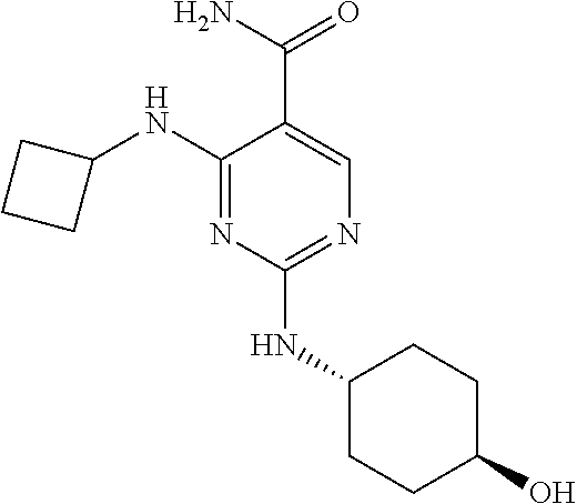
C1(NC2CCC2)=NC(NC2CCC(O)CC2)=NC=C1C(N)=O
